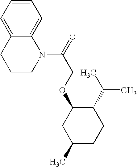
O(C1CC(C)CCC1C(C)C)CC(N1C2=CC=CC=C2CCC1)=O
